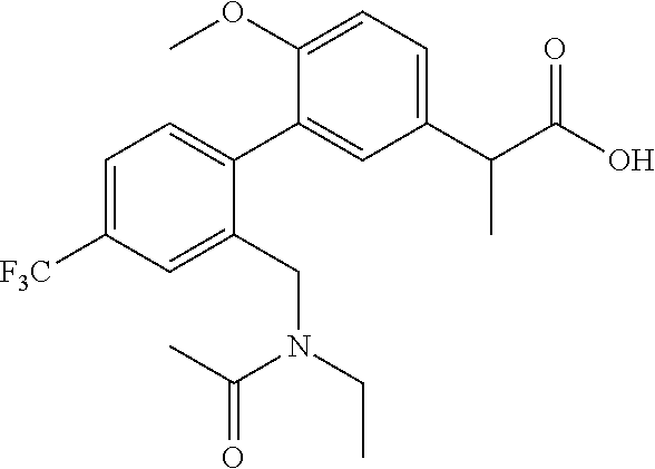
C1(C2=CC=C([F3C])C=C2CN(CC)C(C)=O)=CC(C(C(O)=O)C)=CC=C1OC
